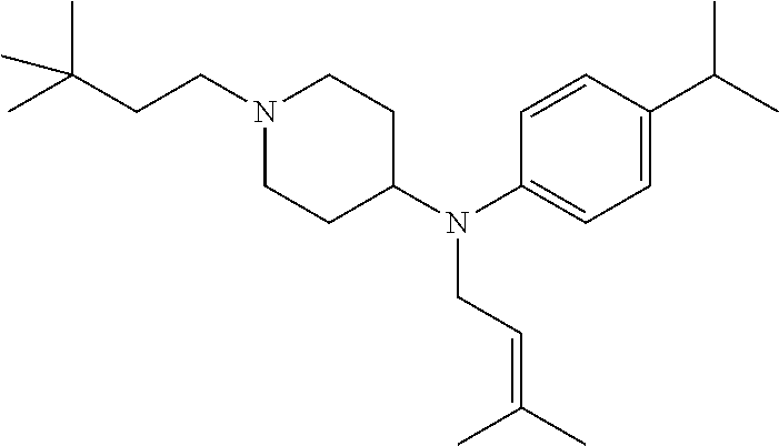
CC(CCN1CCC(N(C2=CC=C(C(C)C)C=C2)CC=C(C)C)CC1)(C)C
